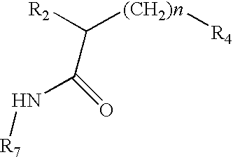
[R2]C([(CH2)n][R4])C(N[R7])=O
